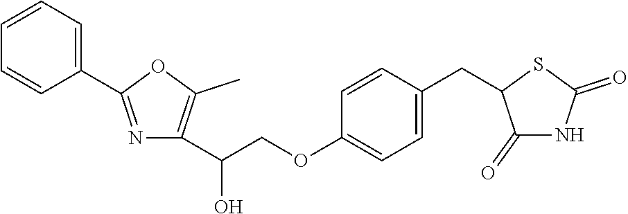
C1(C2=NC(C(COC3=CC=C(CC4C(=O)NC(=O)S4)C=C3)O)=C(C)O2)=CC=CC=C1
